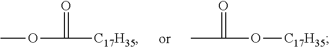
COC(=O)[C17H35].CC(O[C17H35])=O
